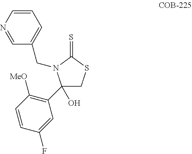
C1(O)(C2=C([MeO])C=CC(F)=C2)CSC(=S)N1CC1=CC=CN=C1
